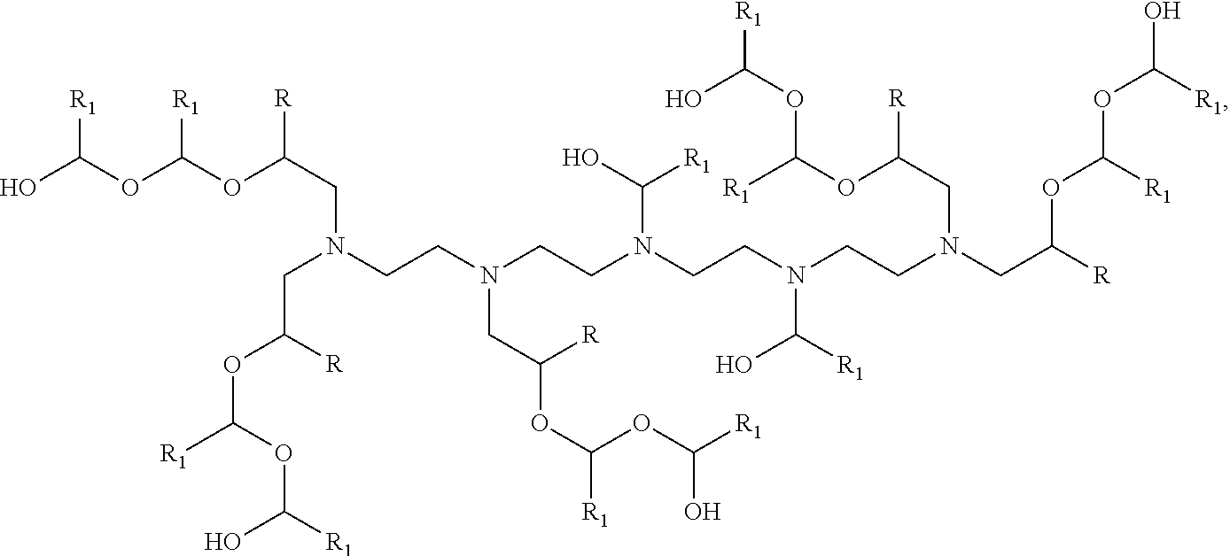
C(CN(CCN(CCN(CC([R])OC(OC(O)[R1])[R1])CC(OC([R1])OC([R1])O)[R])C([R1])O)C(O)[R1])N(CC(OC([R1])OC([R1])O)[R])CCN(CC(OC(OC(O)[R1])[R1])[R])CC([R])OC([R1])OC([R1])O
